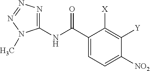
C1(NC(C2=CC=C([NO2])C([Y])=C2[X])=O)=NN=NN1C
